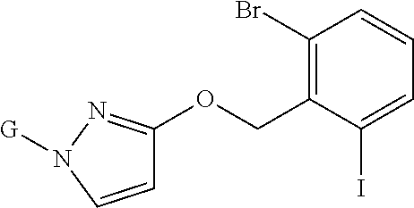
C1=CN([G])N=C1OCC1=C(Br)C=CC=C1I
